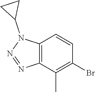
C12=C(C(C)=C(Br)C=C1)N=NN2C1CC1
